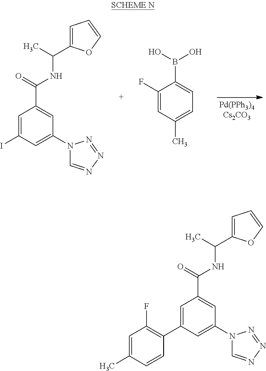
C1=C(I)C=C(N2C=NN=N2)C=C1C(=O)NC(C1=CC=CO1)C.C1(F)=CC(C)=CC=C1B(O)O.C1=C(C2=C(F)C=C(C)C=C2)C=C(N2C=NN=N2)C=C1C(=O)NC(C1=CC=CO1)C
